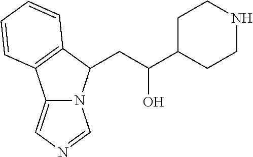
C12=CN=CN1C(CC(O)C1CCNCC1)C1=C2C=CC=C1
